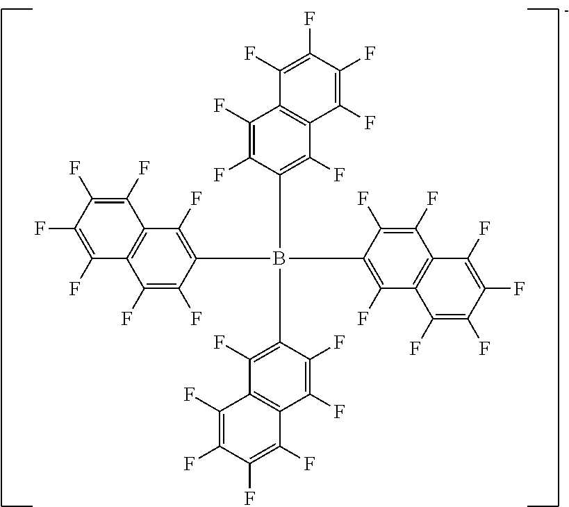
C1(F)=C(F)C(B(C2=C(F)C3=C(C(F)=C2F)C(F)=C(F)C(F)=C3F)(C2=C(F)C3=C(C(F)=C2F)C(F)=C(F)C(F)=C3F)C2=C(F)C3=C(C(F)=C2F)C(F)=C(F)C(F)=C3F)=C(F)C2=C1C(F)=C(F)C(F)=C2F
